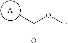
[A].CC(OC)=O
